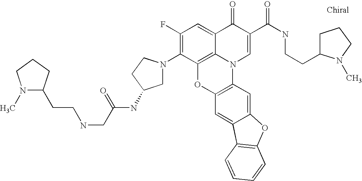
C1(F)=C(N2CC(NC(=O)CNCCC3N(C)CCC3)CC2)C2=C3C(=C1)C(=O)C(C(=O)NCCC1CCCN1C)=CN3C1=C(O2)C=C2C(=C1)OC1=C2C=CC=C1
